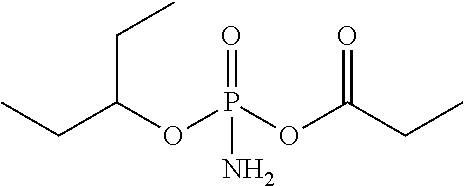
CCC(OP(OC(CC)=O)(=O)N)CC
